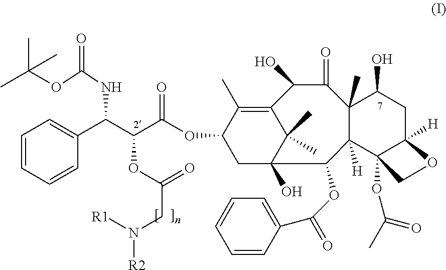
C1=CC=CC(C(C(C(OC2CC3(O)C(C)(C)C(=C2C)C(O)C(=O)C2(C)C([H])(C3OC(=O)C3=CC=CC=C3)C3(OC(C)=O)C([H])(CC2O)OC3)=O)OC(CN([R1])[R2])=O)NC(OC(C)(C)C)=O)=C1
